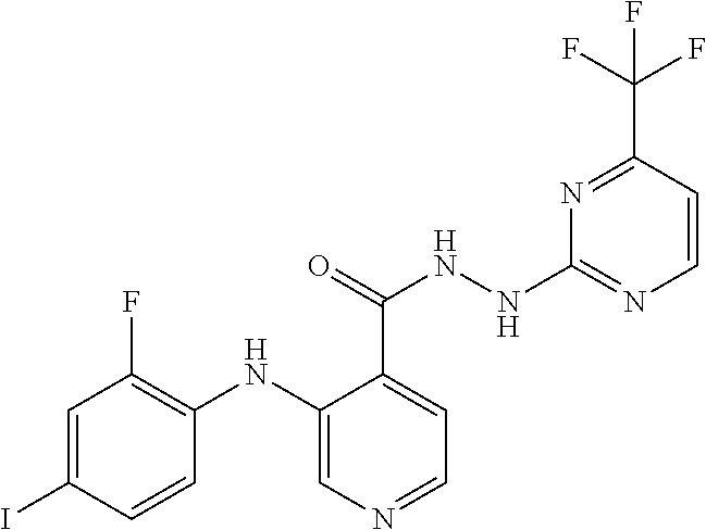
C1=C(I)C=CC(NC2=CN=CC=C2C(=O)NNC2=NC=CC(C(F)(F)F)=N2)=C1F
